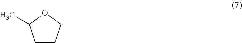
C1CCOC1C
